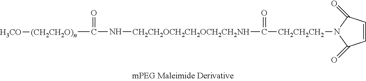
C1(=O)C=CC(=O)N1[CH2CH2CH2]C([CH2CH2OCH2CH2OCH2CH2NH]NC([(CH2CH2O)n][H3CO])=O)=O
